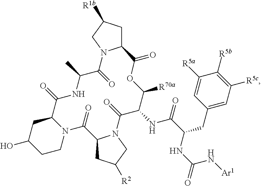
C12CC([R1b])CN1C(=O)C(C)NC(=O)C1CC(O)CCN1C(=O)C1CC([R2])CN1C(=O)C(NC(=O)C(CC1=CC([R5c])=C([R5b])C([R5a])=C1)NC(N[Ar1])=O)C([R70a])OC2=O
